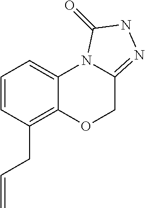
C1=CC(CC=C)=C2C(=C1)N1C(=NNC1=O)CO2
